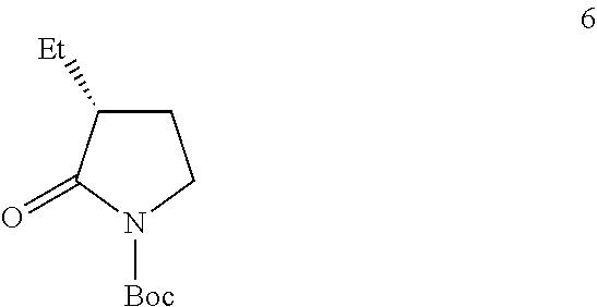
C1C([Et])C(=O)N([Boc])C1
